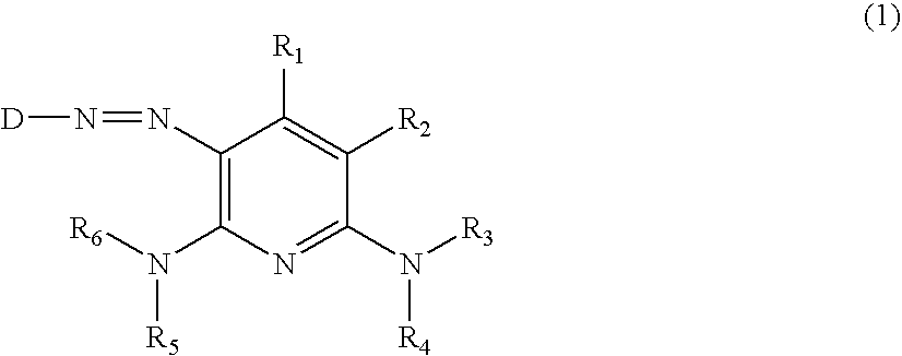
C1(N=N[D])=C(N([R6])[R5])N=C(N([R3])[R4])C([R2])=C1[R1]
